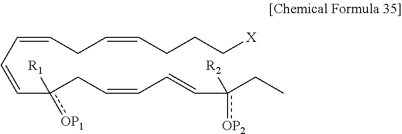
C(=CC=Cc(CC=CC=Cc(CC)([R2])[OP2])([R1])[OP1])CC=CCCC[X]
